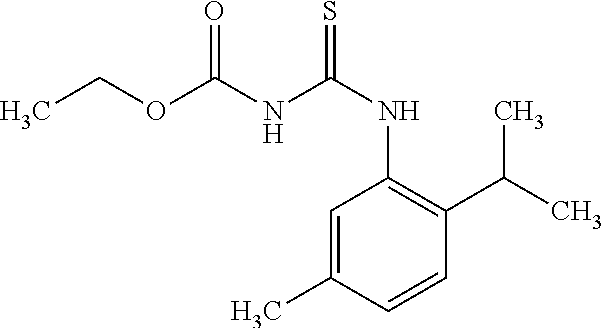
CCOC(NC(NC1=C(C(C)C)C=CC(C)=C1)=S)=O
